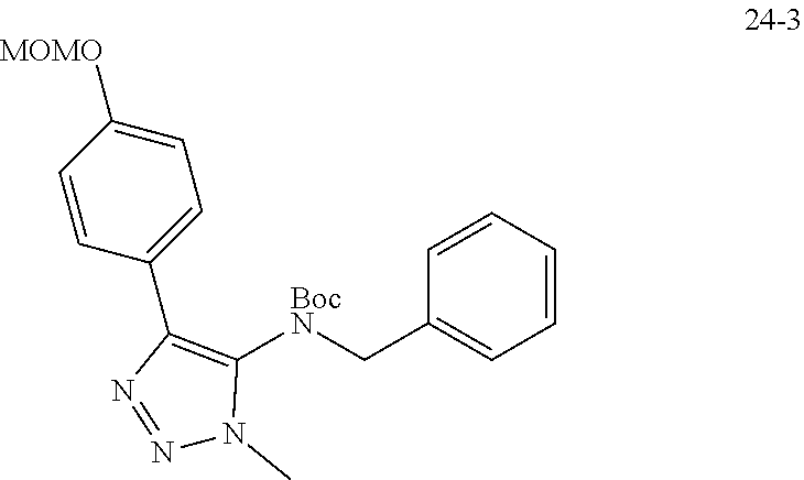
C1=C([MOMO])C=CC(C2=C([BocN]CC3=CC=CC=C3)N(C)N=N2)=C1
